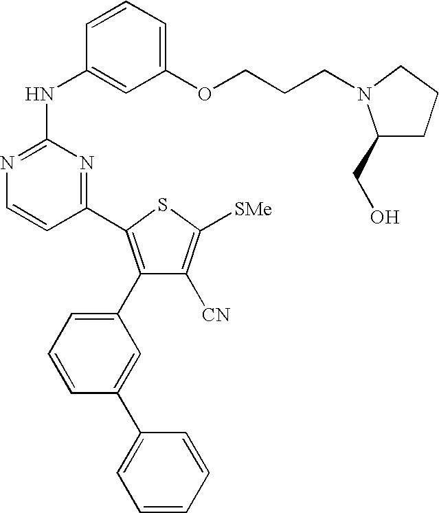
C1=CC(NC2=NC=CC(C3=C(C4=CC=CC(C5=CC=CC=C5)=C4)C([CN])=C([SMe])S3)=N2)=CC(OCCCN2C(CO)CCC2)=C1
